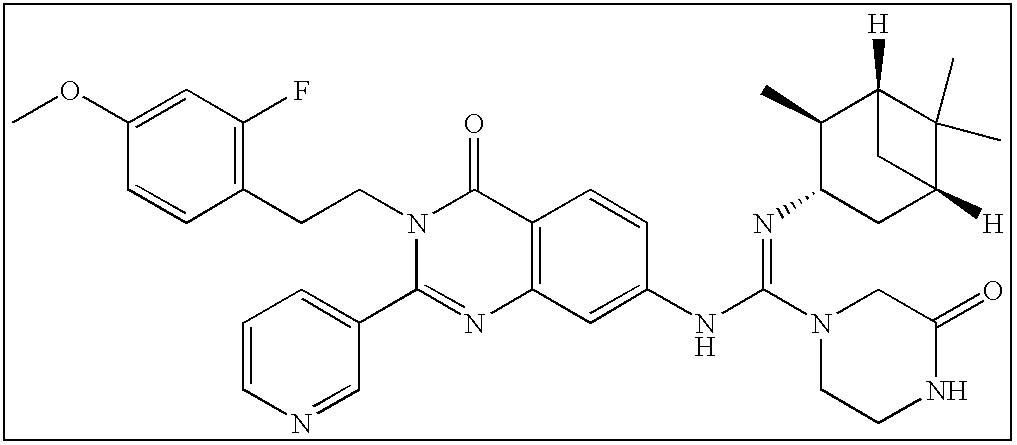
C1(OC)=CC(F)=C(CCN2C(C3=CC=CN=C3)=NC3=C(C2=O)C=CC(NC(=NC2CC4([H])C(C)(C)C([H])(C2C)C4)N2CC(=O)NCC2)=C3)C=C1
